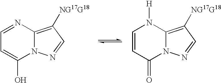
C1=NC2=C([NG17G18])C=NN2C(O)=C1.C1=CC(=O)N2C(=C([NG17G18])C=N2)N1[H]
